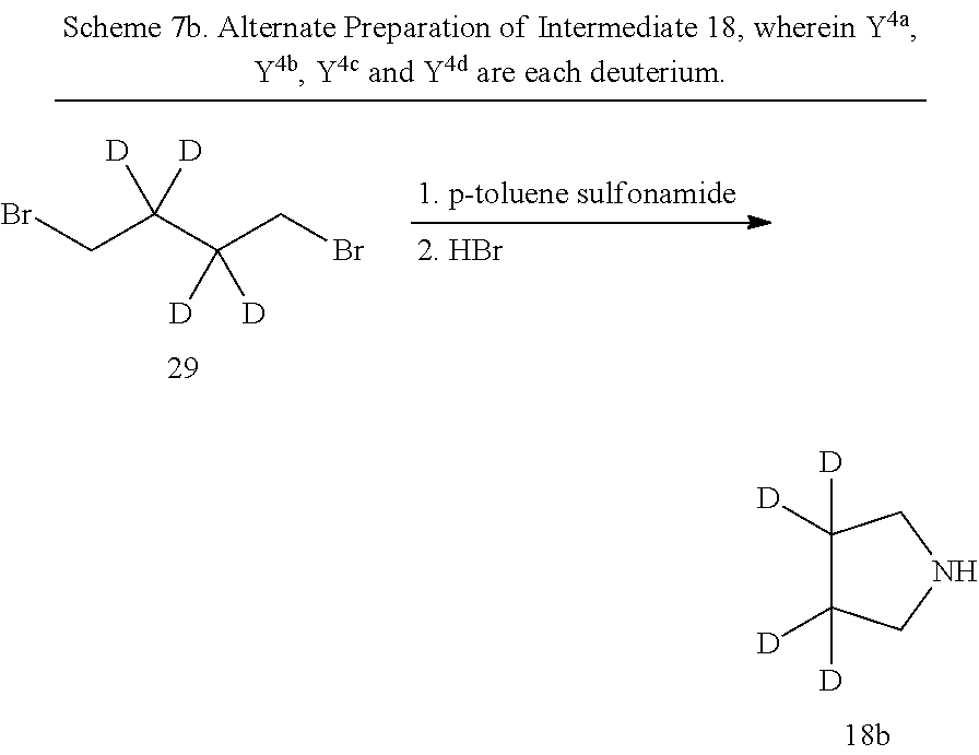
C1([D])([D])C([D])([D])CNC1.BrCC(C(CBr)([D])[D])([D])[D]
